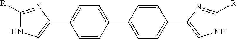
C1([R])=NC(C2=CC=C(C3=CC=C(C4=CNC([R])=N4)C=C3)C=C2)=CN1
